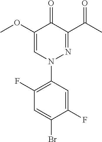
O=C1C(C(C)=O)=NN(C2=C(F)C=C(Br)C(F)=C2)C=C1OC
